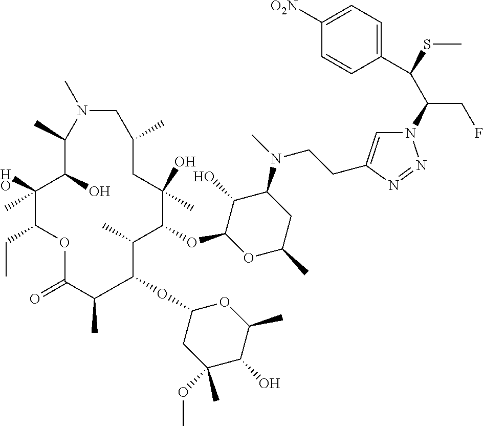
N1=NN(C(C(C2=CC=C([O2N])C=C2)SC)CF)C=C1CCN(C1C(O)C(OC2C(C)C(OC3CC(OC)(C)C(O)C(C)O3)C(C)C(=O)OC(CC)C(O)(C)C(O)C(C)N(C)CC(C)CC2(O)C)OC(C)C1)C
